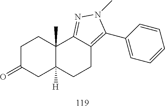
C1CC2(C)C([H])(CC1=O)CCC1=C(C3=CC=CC=C3)N(C)N=C21
